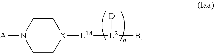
[A]N1CC[X]([L1A][L2](B)[D])CC1
